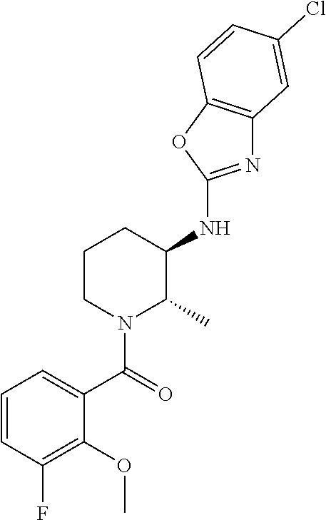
C1=CC(F)=C(OC)C(C(=O)N2C(C)C(NC3=NC4=C(O3)C=CC(Cl)=C4)CCC2)=C1
